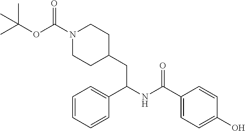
C1=CC=CC=C1C(CC1CCN(C(OC(C)(C)C)=O)CC1)NC(C1=CC=C(O)C=C1)=O
